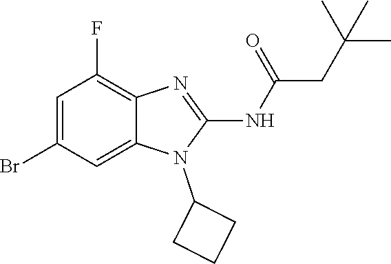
C1=C(Br)C=C2C(=C1F)N=C(NC(=O)CC(C)(C)C)N2C1CCC1
